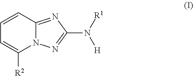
C1=CC2=NC(N([H])[R1])=NN2C([R2])=C1
